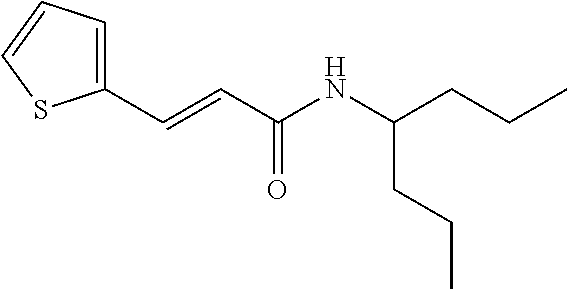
C(=O)(C=CC1=CC=CS1)NC(CCC)CCC
